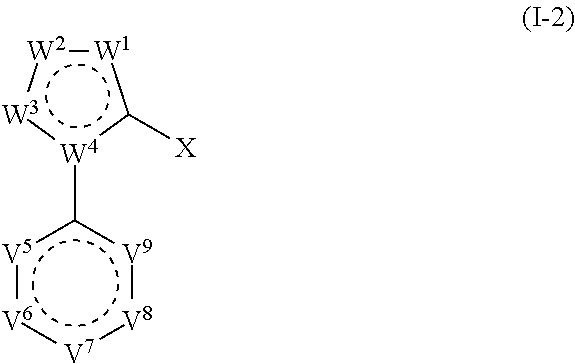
[W4]1(-c2[V5]:[V6]:[V7]:[V8]:[V9]2)c([X])[W1]:[W2]:[W3]:1
